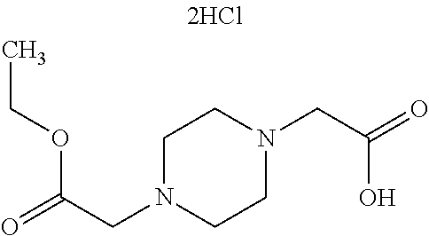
CCOC(CN1CCN(CC(=O)O)CC1)=O
